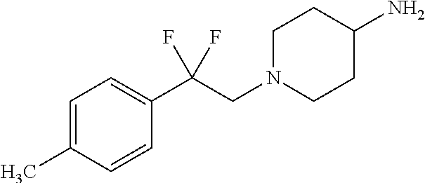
C1=C(C)C=CC(C(CN2CCC(N)CC2)(F)F)=C1
